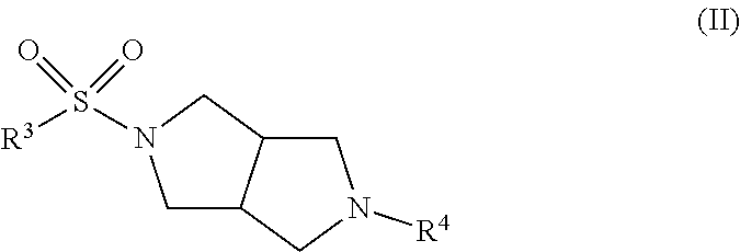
C1C2C(CN1S([R3])(=O)=O)CN([R4])C2
